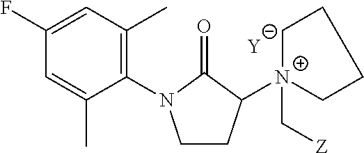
[Y].C1CC([N+]2(C[Z])CCCC2)C(=O)N1C1=C(C)C=C(F)C=C1C
